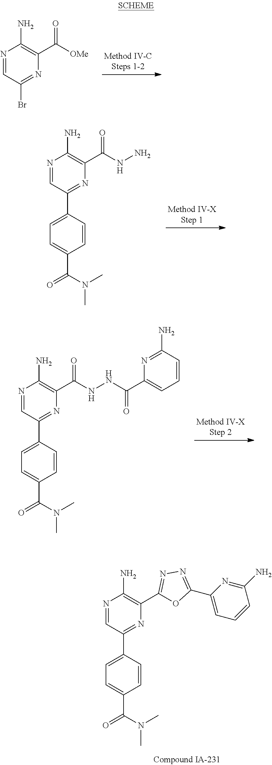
N1=CC(Br)=NC(C([OMe])=O)=C1N.N1=CC(C2=CC=C(C(N(C)C)=O)C=C2)=NC(C(NN)=O)=C1N.N1=CC(C2=CC=C(C(N(C)C)=O)C=C2)=NC(C(NNC(C2=CC=CC(N)=N2)=O)=O)=C1N.N1=CC(C2=CC=C(C(N(C)C)=O)C=C2)=NC(C2=NN=C(C3=CC=CC(N)=N3)O2)=C1N
